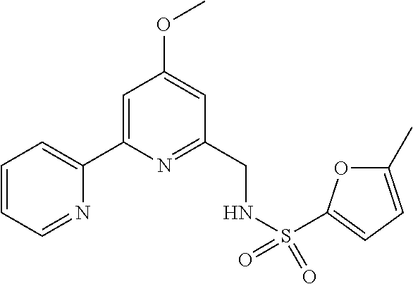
C1=CC=NC(C2=CC(OC)=CC(CNS(=O)(=O)C3=CC=C(C)O3)=N2)=C1
